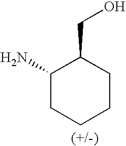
C1(N)CCCCC1CO
